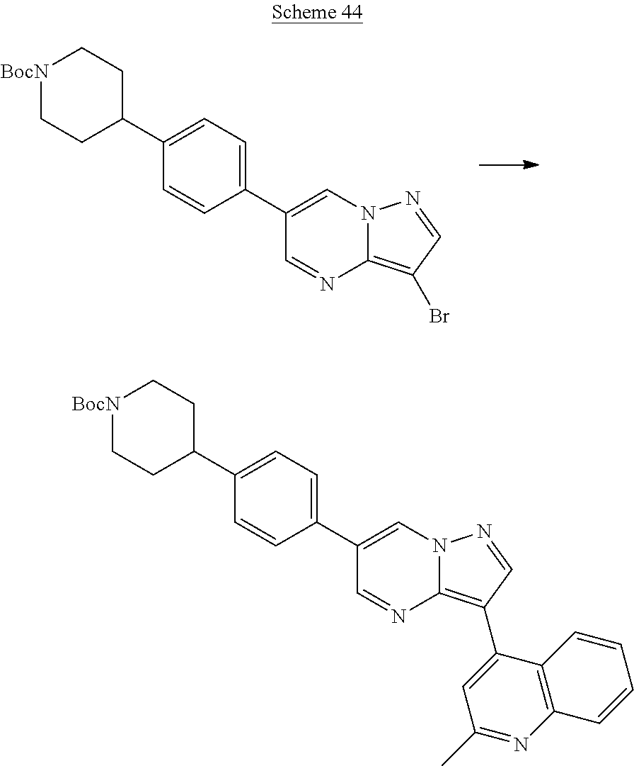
[BocN]1CCC(C2=CC=C(C3=CN4C(=C(Br)C=N4)N=C3)C=C2)CC1.[BocN]1CCC(C2=CC=C(C3=CN4C(=C(C5=CC(C)=NC6=C5C=CC=C6)C=N4)N=C3)C=C2)CC1
